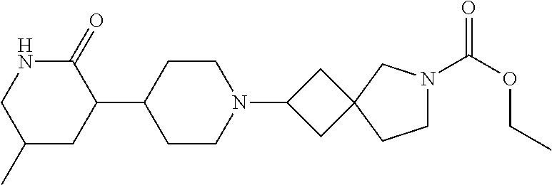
C1(C2CCN(C3CC4(C3)CCN(C(OCC)=O)C4)CC2)C(=O)NCC(C)C1
